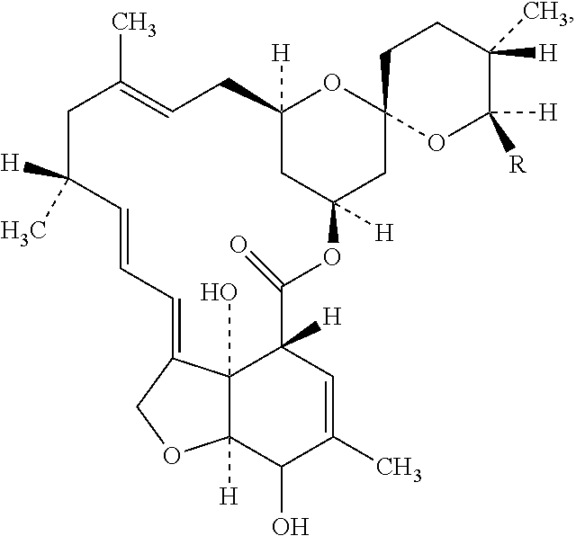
C12([H])CC([H])(CC3(O1)OC([R])([H])C(C)([H])CC3)OC(=O)C1([H])C3(O)C([H])(C(O)C(C)=C1)OCC3=CC=CC([H])(C)CC(C)=CC2
